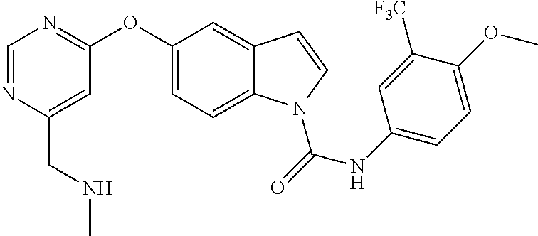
C1=C(OC2=NC=NC(CNC)=C2)C=C2C(=C1)N(C(NC1=CC=C(OC)C([F3C])=C1)=O)C=C2
